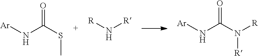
[Ar]NC(SC)=O.[R]N[R].[Ar]NC(N([R])[R])=O
